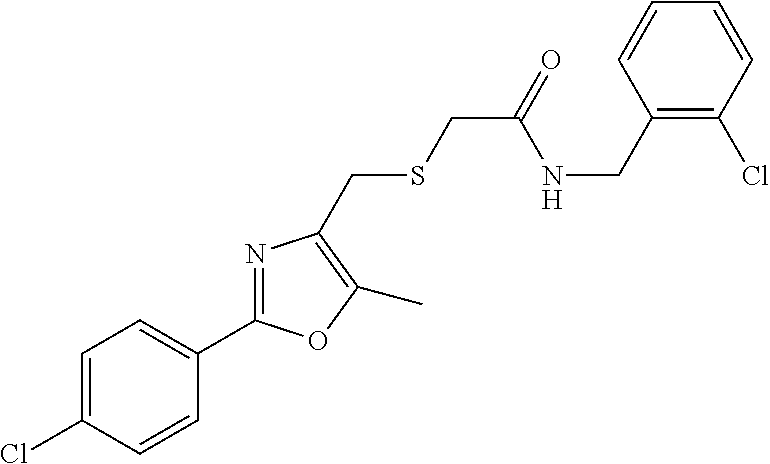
C1=C(Cl)C=CC(C2=NC(CSCC(=O)NCC3=C(Cl)C=CC=C3)=C(C)O2)=C1
